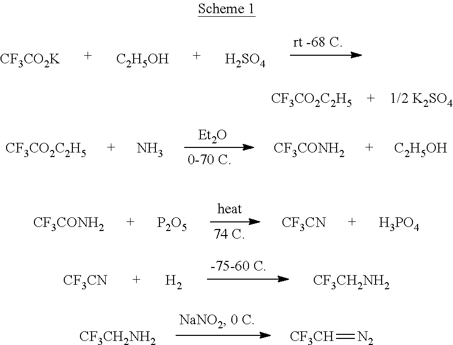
[Et2O].[CF3CO2C2H5].N.[CF3CONH2].[C2H5OH].[CF3CH2NH2].[CF3CH]=[N2].[CF3CO2C2H5].[1/2 K2SO4].[CF3CONH2].[P2O5].[CF3CN].[H3PO4].[CF3CN].[H2].[CF3CH2NH2].[CF3CO2K].[C2H5OH].[H2SO4]
